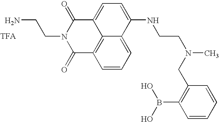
C1=CC=C2C3=C1C(=O)N(CCN)C(=O)C3=CC=C2NCCN(C)CC1=C(B(O)O)C=CC=C1
